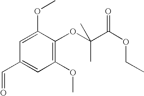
C1=C(OC)C(OC(C)(C(OCC)=O)C)=C(OC)C=C1C=O
